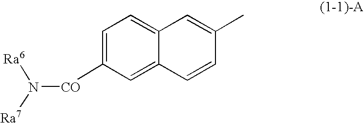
C1=C([CO]N([Ra7])[Ra6])C=C2C(=C1)C=C(C)C=C2
